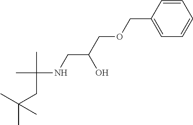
C(NCC(COCC1=CC=CC=C1)O)(C)(CC(C)(C)C)C
